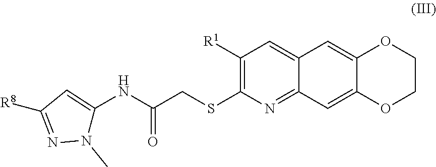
N1(C)C(NC(CSC2=C([R1])C=C3C(=N2)C=C2C(=C3)OCCO2)=O)=CC([R8])=N1
